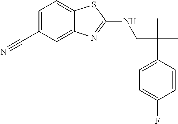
C(CNC1=NC2=CC(C#N)=CC=C2S1)(C1=CC=C(F)C=C1)(C)C
